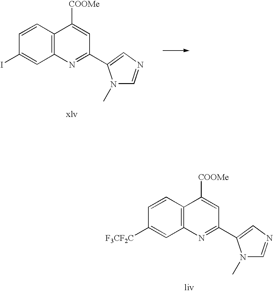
C1=CC2=C(C=C1I)N=C(C1=CN=CN1C)C=C2[COOMe].C1=CC2=C(C=C1[F3CF2C])N=C(C1=CN=CN1C)C=C2[COOMe]
